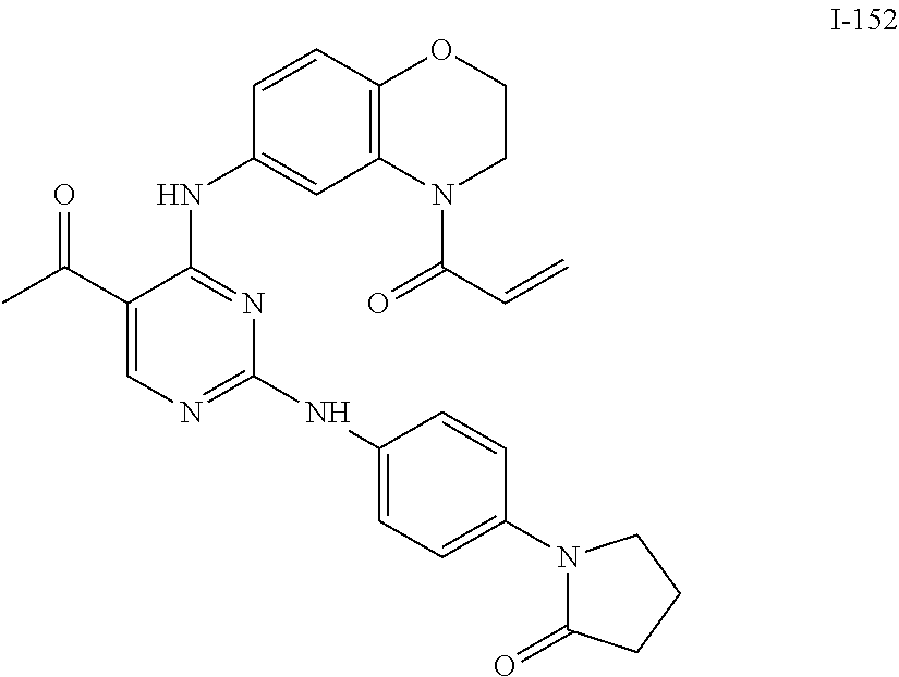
C1(C(C)=O)=CN=C(NC2=CC=C(N3C(=O)CCC3)C=C2)N=C1NC1=CC2=C(C=C1)OCCN2C(=O)C=C
